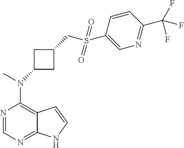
N1=CN=C2C(=C1N(C)C1CC(CS(C3=CN=C(C(F)(F)F)C=C3)(=O)=O)C1)C=CN2
